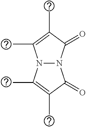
N12N(C(C)=C(C)C1=O)C(C)=C(C)C2=O
